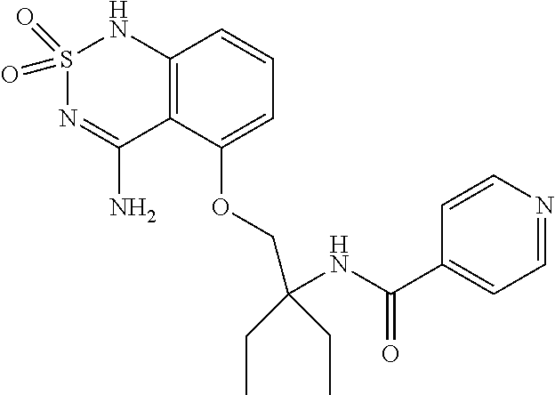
O(C1=CC=CC2=C1C(N)=NS(=O)(=O)N2)CC(CC)(CC)NC(C1=CC=NC=C1)=O
